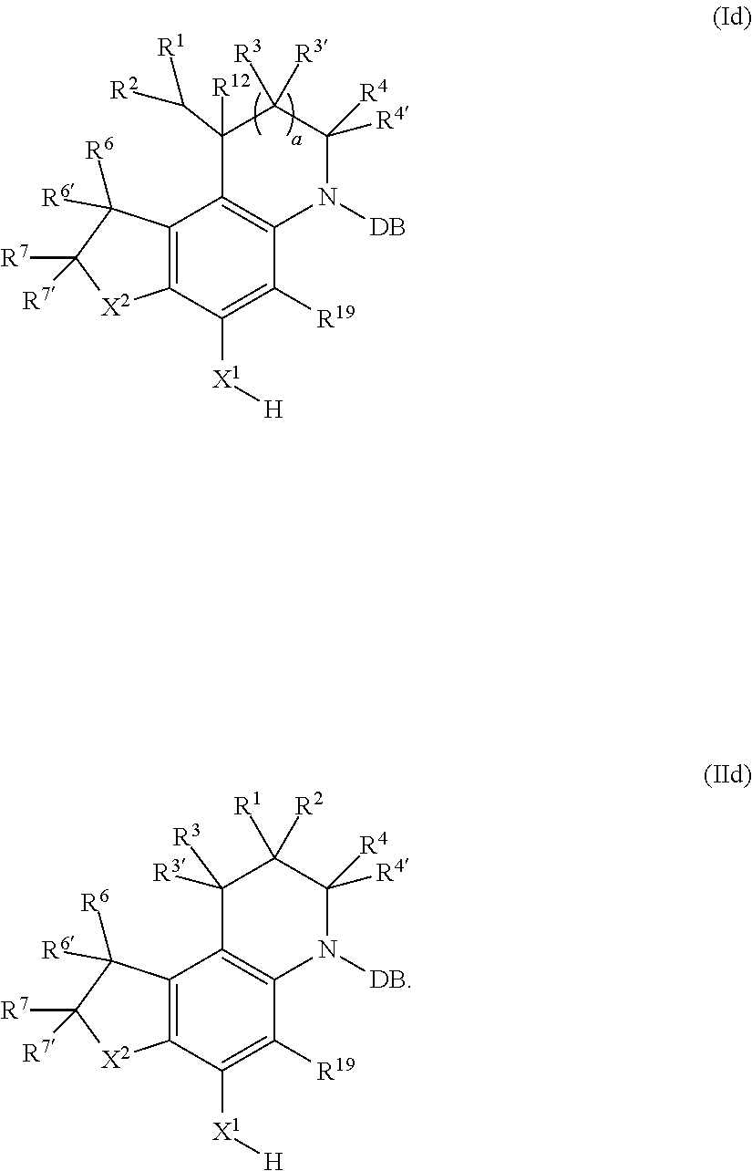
C12=C(C([X1][H])=C([R19])C3=C1C([R12])(C([R2])[R1])C([R3])([R3])C([R4])([R4])N3[DB])[X2]C([R7])([R7])C2([R6])[R6].C12=C(C([X1][H])=C([R19])C3=C1C([R3])([R3])C([R1])([R2])C([R4])([R4])N3[DB])[X2]C([R7])([R7])C2([R6])[R6]
